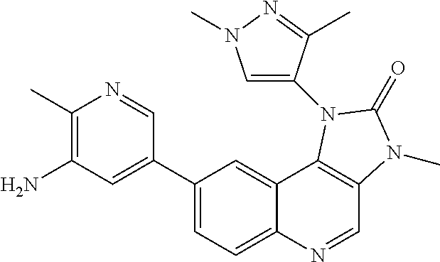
C1(C)=C(N)C=C(C2=CC=C3C(=C2)C2=C(C=N3)N(C)C(=O)N2C2=CN(C)N=C2C)C=N1
